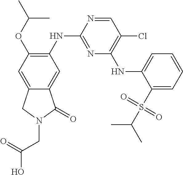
C1=NC(NC2=C(OC(C)C)C=C3C(=C2)C(=O)N(CC(O)=O)C3)=NC(NC2=CC=CC=C2S(C(C)C)(=O)=O)=C1Cl
